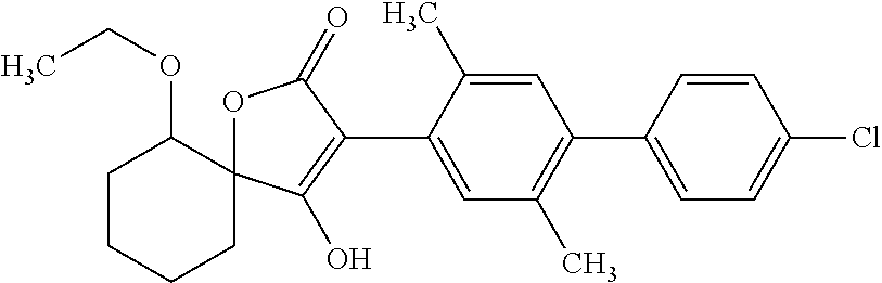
C1CCCC2(C1OCC)OC(=O)C(C1=CC(C)=C(C3=CC=C(Cl)C=C3)C=C1C)=C2O
